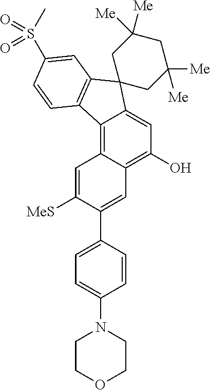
C12=C3C(=C(O)C=C1C1(C4=C2C=CC(S(C)(=O)=O)=C4)CC([Me])([Me])CC([Me])([Me])C1)C=C(C1=CC=C(N2CCOCC2)C=C1)C([MeS])=C3
